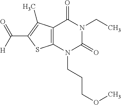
C12=C(N(CCCOC)C(=O)N(CC)C1=O)SC(C(=O)[H])=C2C
